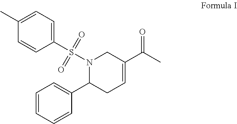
N1(S(=O)(=O)C2=CC=C(C)C=C2)C(C2=CC=CC=C2)CC=C(C(C)=O)C1
